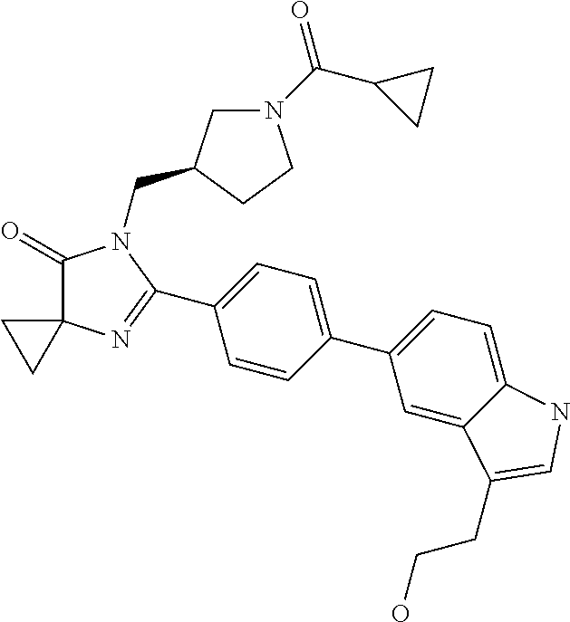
C1(=O)C2(N=C(C3=CC=C(C4=CC=C5C(=C4)C(CCO)=CN5)C=C3)N1CC1CN(C(C3CC3)=O)CC1)CC2
